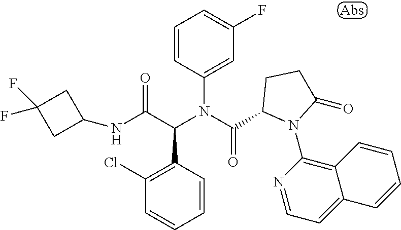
C1=CC(C(C(NC2CC(F)(F)C2)=O)N(C(=O)C2N(C3=C4C(=CC=N3)C=CC=C4)C(=O)CC2)C2=CC(F)=CC=C2)=C(Cl)C=C1
